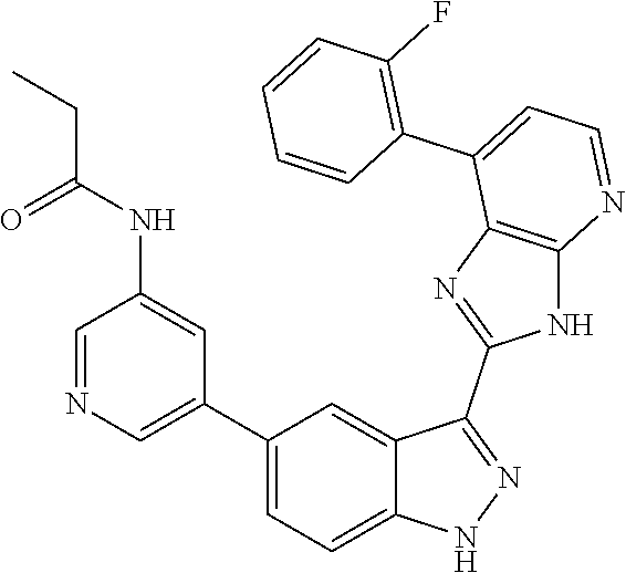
C1=NC=C(C2=CC=C3C(=C2)C(C2=NC4=C(N2)N=CC=C4C2=C(F)C=CC=C2)=NN3)C=C1NC(=O)CC
